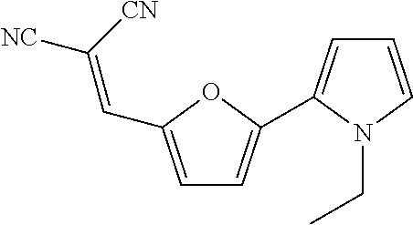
C1=CN(CC)C(C2=CC=C(C=C([NC])[CN])O2)=C1
